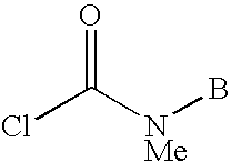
ClC([NMe]B)=O
